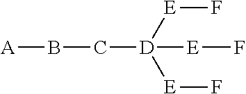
[A]BC[D]([E]F)([E]F)[E]F
